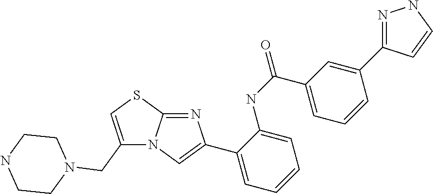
C1(CN2CCNCC2)=CSC2=NC(C3=CC=CC=C3NC(=O)C3=CC=CC(C4=NNC=C4)=C3)=CN12
